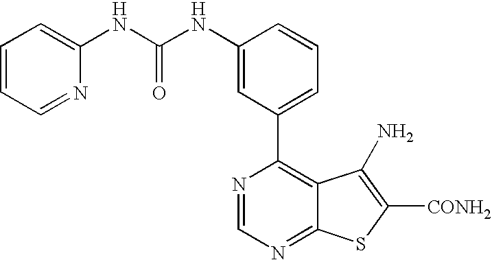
C1=CC=NC(NC(NC2=CC(C3=C4C(=NC=N3)SC([CONH2])=C4N)=CC=C2)=O)=C1
